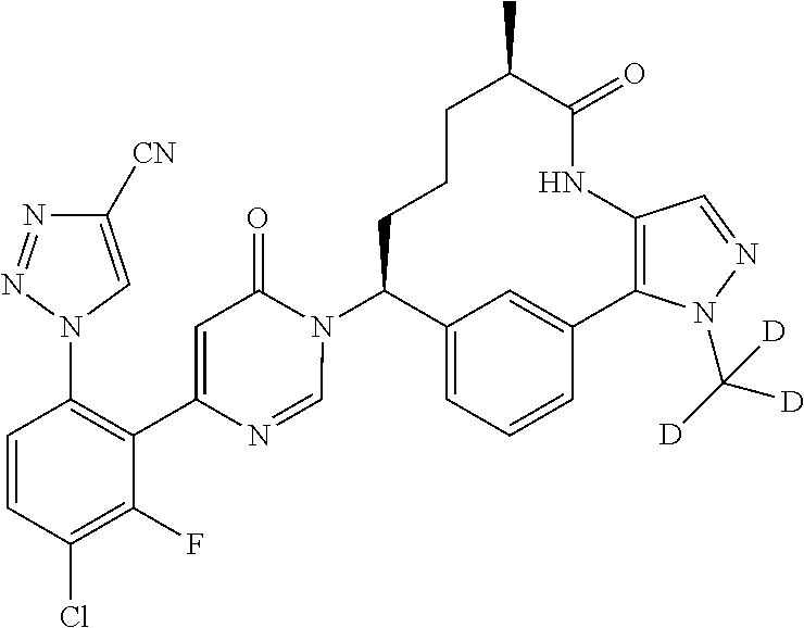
C12=CC=CC(=C1)C1=C(NC(=O)C(C)CCCC2N2C(=O)C=C(C3=C(N4C=C([CN])N=N4)C=CC(Cl)=C3F)N=C2)C=NN1C([D])([D])[D]
